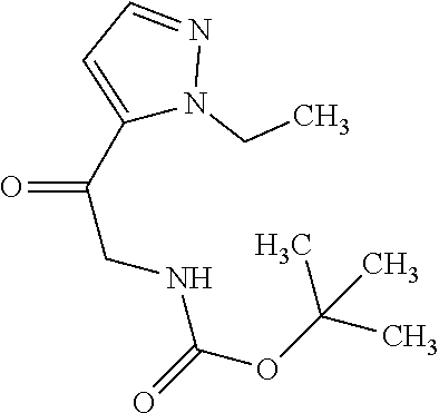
C1(C(CNC(OC(C)(C)C)=O)=O)=CC=NN1CC
